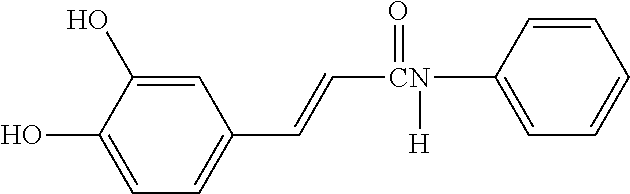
C1=C(O)C(O)=CC(C=C[CN](=O)([H])C2=CC=CC=C2)=C1
